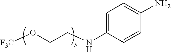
C1=C(NCCO[F3C])C=CC(N)=C1
